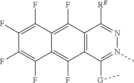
CN1=C([G]C)C2=C(C(F)=C3C(=C2F)C(F)=C(F)C(F)=C3F)C([RE])=N1
